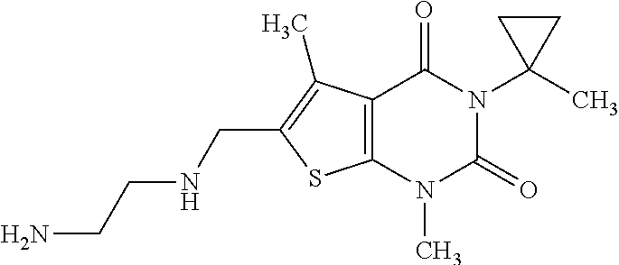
C12=C(N(C)C(=O)N(C3(C)CC3)C1=O)SC(CNCCN)=C2C
